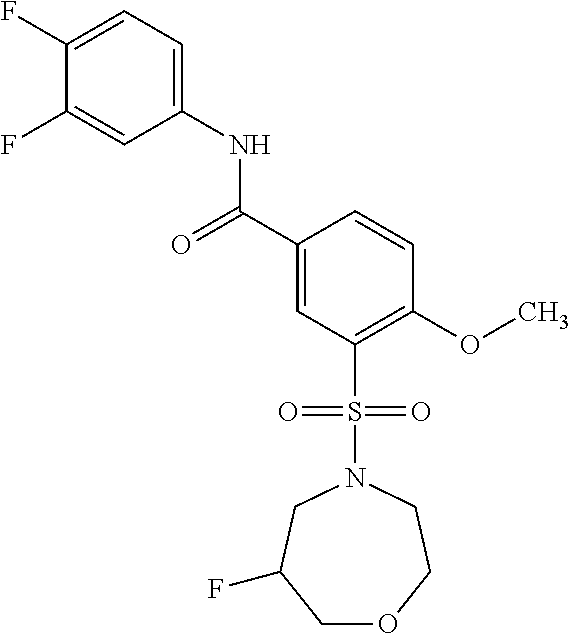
C1(F)=CC=C(NC(C2=CC(S(N3CC(F)COCC3)(=O)=O)=C(OC)C=C2)=O)C=C1F
